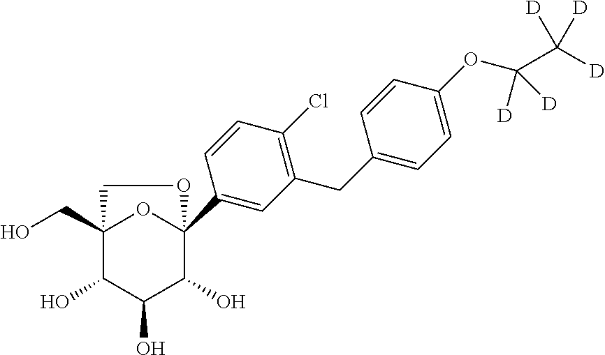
C1(CC2=CC=C(OC([D])([D])C([D])([D])[D])C=C2)=C(Cl)C=CC(C23OC(CO)(C(O)C(O)C2O)CO3)=C1
